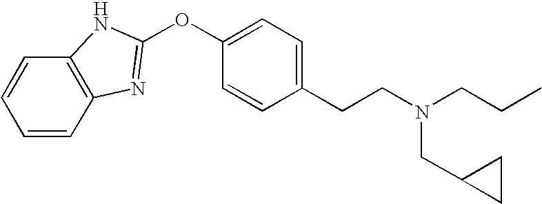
C1=CC2=C(C=C1)NC(OC1=CC=C(CCN(CCC)CC3CC3)C=C1)=N2
